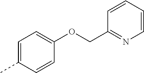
C1=C(C)C=CC(OCC2=NC=CC=C2)=C1
